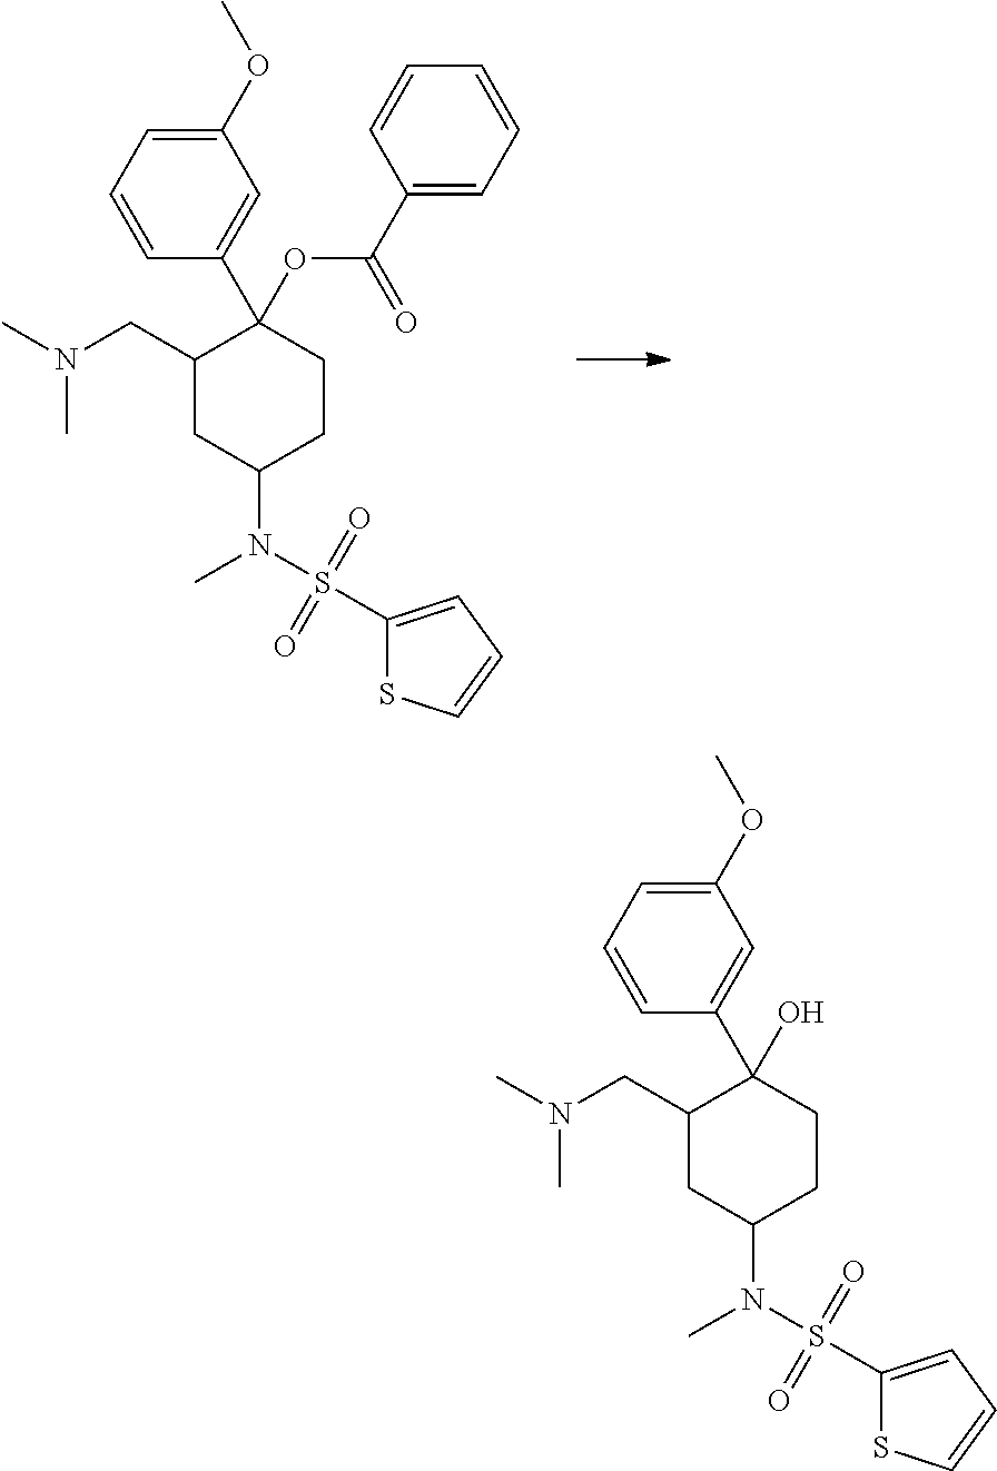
C1=C(C2(O)C(CN(C)C)CC(N(C)S(C3=CC=CS3)(=O)=O)CC2)C=CC=C1OC.C1=C(C2(OC(C3=CC=CC=C3)=O)C(CN(C)C)CC(N(C)S(C3=CC=CS3)(=O)=O)CC2)C=CC=C1OC
